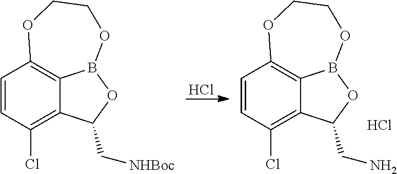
C1=CC(Cl)=C2C3=C1OCCOB3OC2C[NHBoc].Cl.C1=CC(Cl)=C2C3=C1OCCOB3OC2CN.Cl
